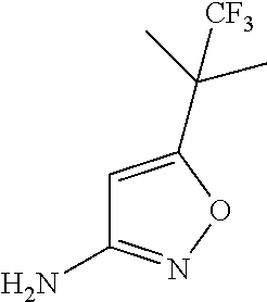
C1=C(C(C)(C)[CF3])ON=C1N
